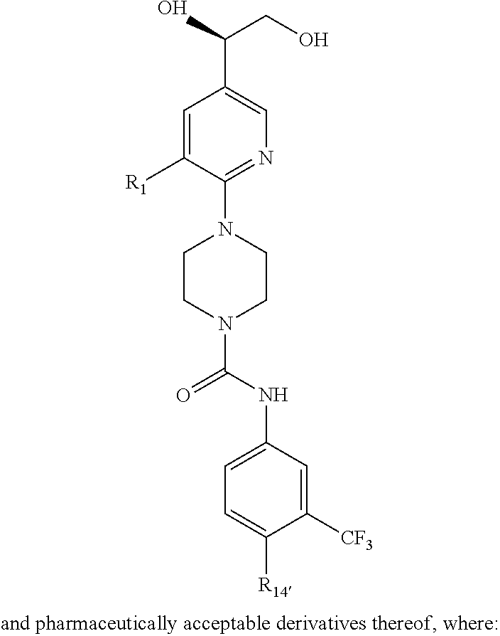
C1=C([R1])C(N2CCN(C(NC3=CC=C([R14])C([CF3])=C3)=O)CC2)=NC=C1C(CO)O
